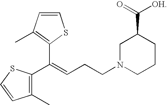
C1=CC(C)=C(C(=CCCN2CCCC(C(=O)[OH])C2)C2=C(C)C=CS2)S1
